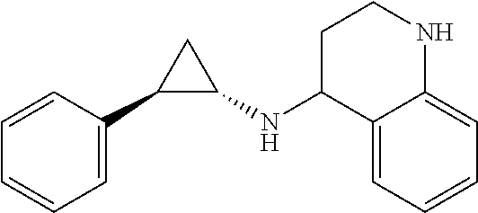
C1=CC(C2C(NC3C4=CC=CC=C4NCC3)C2)=CC=C1
